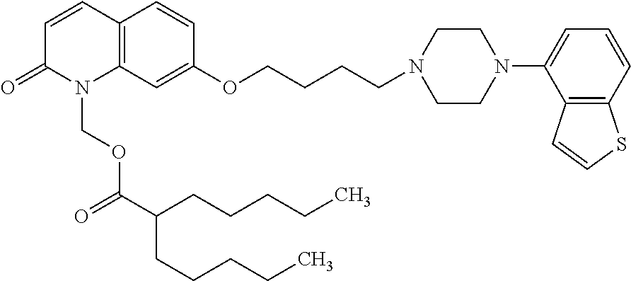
C(CCCOC1=CC2=C(C=C1)C=CC(=O)N2COC(=O)C(CCCCC)CCCCC)N1CCN(C2=CC=CC3=C2C=CS3)CC1
